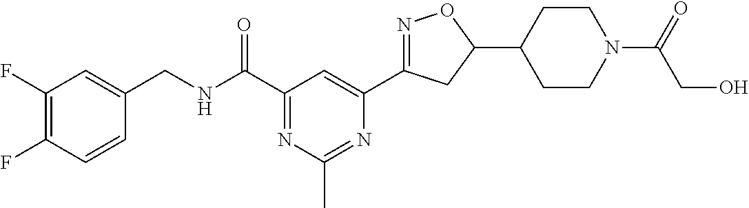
C1(F)=C(F)C=CC(CNC(C2=NC(C)=NC(C3=NOC(C4CCN(C(=O)CO)CC4)C3)=C2)=O)=C1
